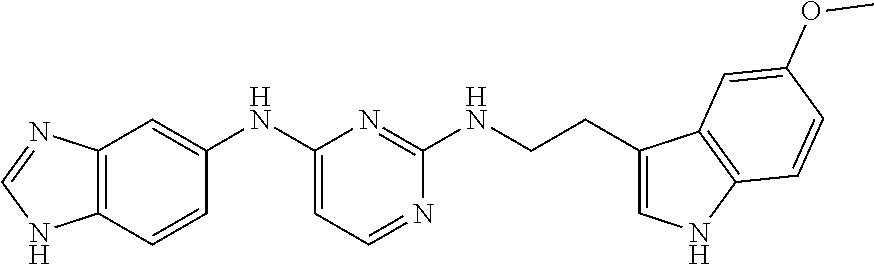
C12=C(C=CC(NC3=CC=NC(NCCC4=CNC5=C4C=C(OC)C=C5)=N3)=C1)NC=N2
